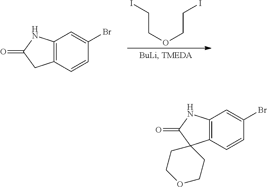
C12=C(C=CC(Br)=C1)CC(=O)N2.C(CI)OCCI.C12=C(C=CC(Br)=C1)C1(C(=O)N2)CCOCC1
